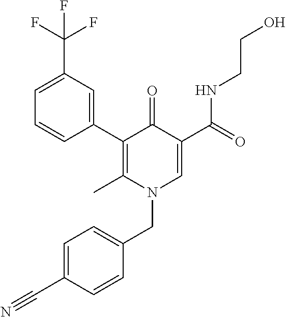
C1=CC(C2=C(C)N(CC3=CC=C(C#N)C=C3)C=C(C(=O)NCCO)C2=O)=CC(C(F)(F)F)=C1
